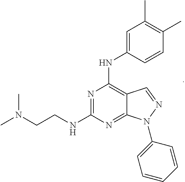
N1=C(NCCN(C)C)N=C2C(=C1NC1=CC(C)=C(C)C=C1)C=NN2C1=CC=CC=C1
